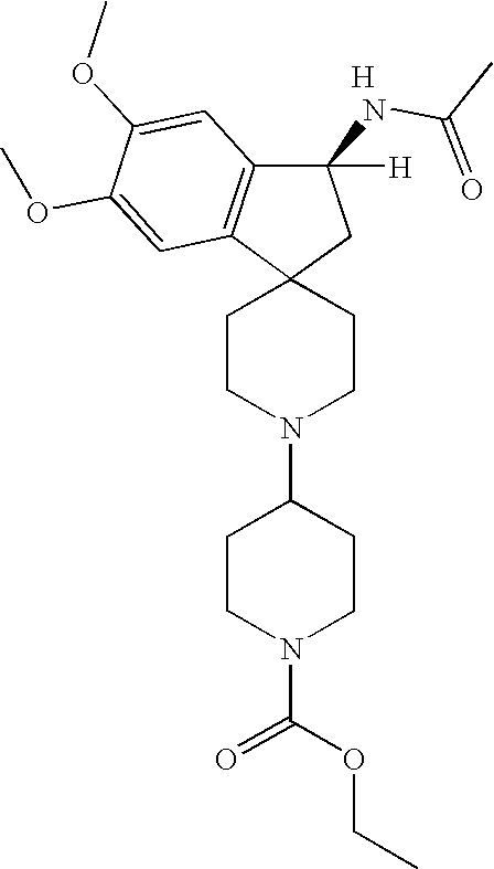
C1(N2CCC3(CC2)CC(NC(C)=O)([H])C2=C3C=C(OC)C(OC)=C2)CCN(C(OCC)=O)CC1.[H]
